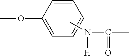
COC1=CC=CC=C1.CN(C(C)=O)[H]
